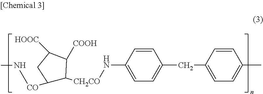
C1=C(N[CH2CO]C2C([CO]NC)CC([HOOC])C2[COOH])C=CC(CC2=CC=C(C)C=C2)=C1
